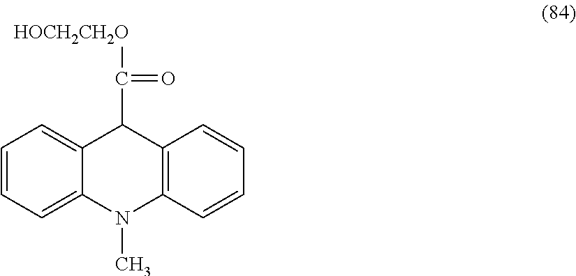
C1=CC=C2C(=C1)C(C([HOCH2CH2O])=O)C1=C(N2C)C=CC=C1
